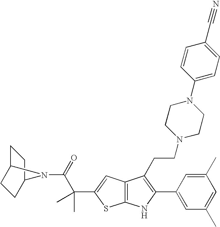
C1C2CCC(C1)N2C(=O)C(C)(C)C1=CC2=C(S1)NC(C1=CC(C)=CC(C)=C1)=C2CCN1CCN(C2=CC=C(C#N)C=C2)CC1
